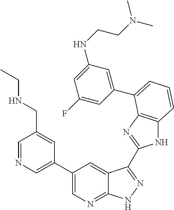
C1(C2=CN=C3C(=C2)C(C2=NC4=C(N2)C=CC=C4C2=CC(NCCN(C)C)=CC(F)=C2)=NN3)=CN=CC(CNCC)=C1
